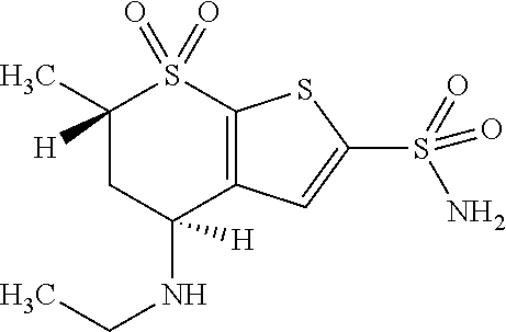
C1([H])(C)CC([H])(NCC)C2=C(S1(=O)=O)SC(S(N)(=O)=O)=C2
